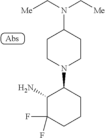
C1(N)C(F)(F)CCCC1N1CCC(N(C[Me])C[Me])CC1
